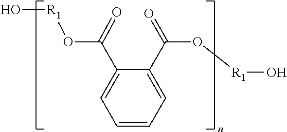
C1(C(O[R1]O)=O)=CC=CC=C1C(O[R1]O)=O
